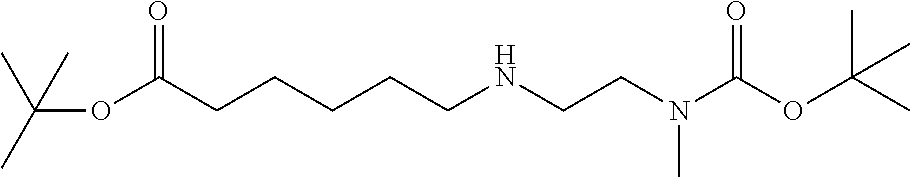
CC(C)(OC(CCCCCNCCN(C(OC(C)(C)C)=O)C)=O)C
